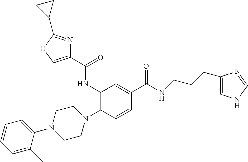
C1=C(C)C(N2CCN(C3=C(NC(C4=COC(C5CC5)=N4)=O)C=C(C(NCCCC4=CNC=N4)=O)C=C3)CC2)=CC=C1
